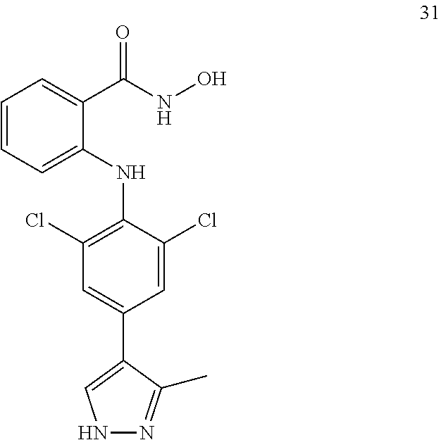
C1=CC=C(NC2=C(Cl)C=C(C3=CNN=C3C)C=C2Cl)C(C(NO)=O)=C1
